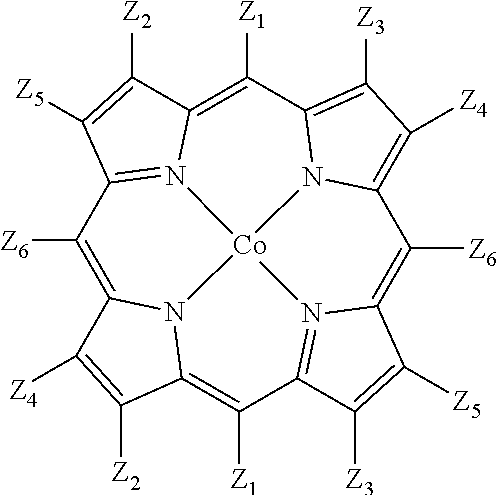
C1([Z6])=C2N3C(=C([Z1])C4=N5C(=C([Z6])C6=C([Z4])C([Z3])=C7C([Z1])=C8N(=C1C([Z5])=C8[Z2])[Co]53N76)C([Z5])=C4[Z3])C([Z2])=C2[Z4]
